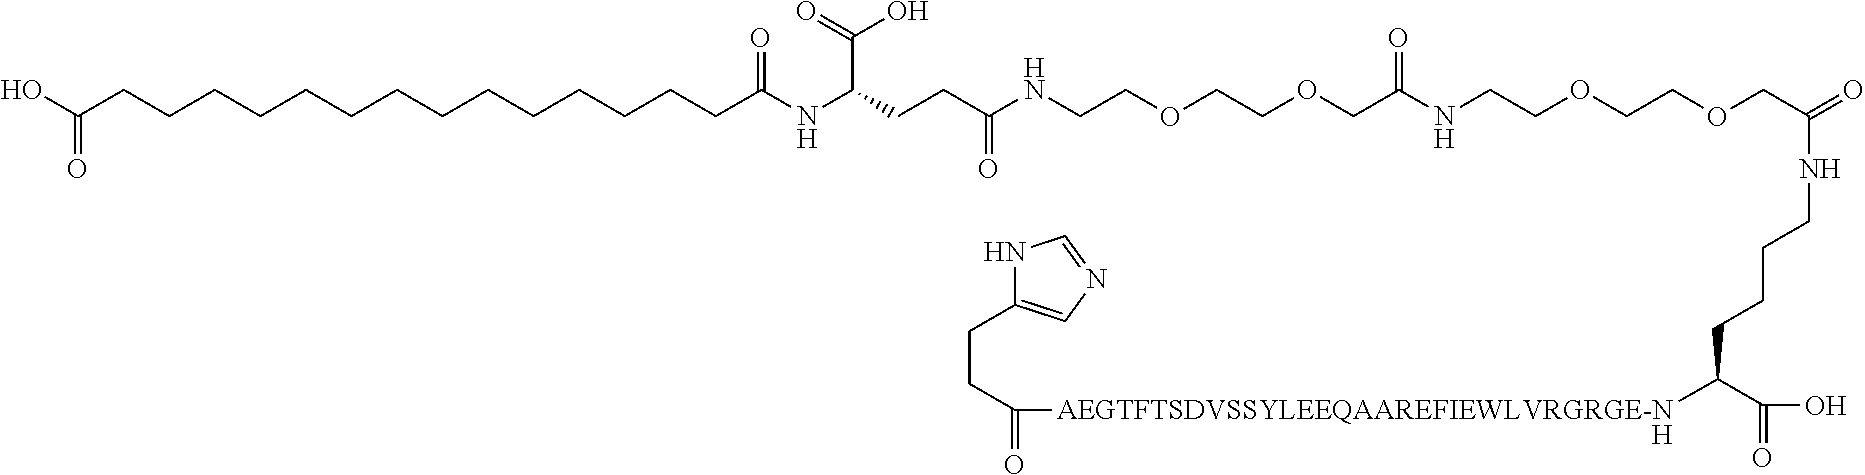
[H].O=C(O)CCCCCCCCCCCCCCC(NC(CCC(NCCOCCOCC(NCCOCCOCC(=O)NCCCCC(C(=O)O)[AEGTFTSDVSSYLEEQAAREFIEWLVRGRGE-N]C(=O)CCC1=CN=CN1)=O)=O)C(=O)O)=O
